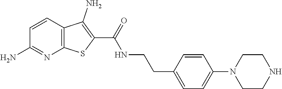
C1=CC2=C(N=C1N)SC(C(=O)NCCC1=CC=C(N3CCNCC3)C=C1)=C2N
